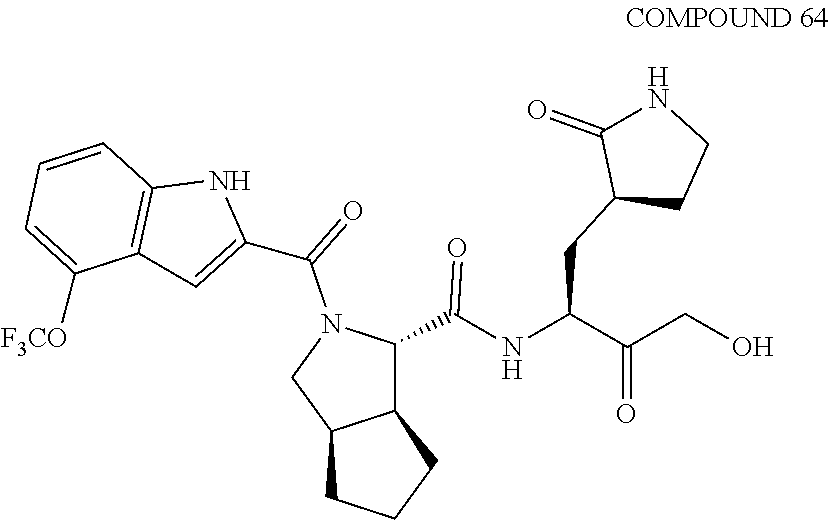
N(C(=O)C1N(C(C2=CC3=C(C=CC=C3[F3CO])N2)=O)CC2CCCC12)C(C(=O)CO)CC1C(=O)NCC1
